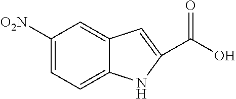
C1([O2N])=CC=C2C(=C1)C=C(C(O)=O)N2
